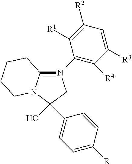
[N+]1(C2=C([R4])C([R3])=CC([R2])=C2[R1])=C2N(C(O)(C3=CC=C([R])C=C3)C1)CCCC2
